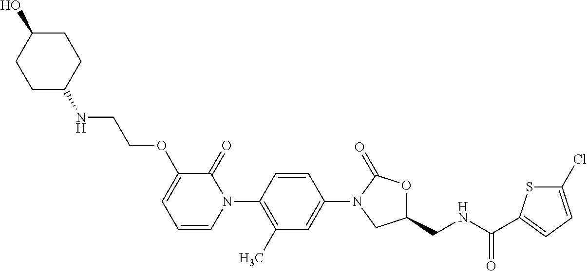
C1(NCCOC2=CC=CN(C3=C(C)C=C(N4CC(CNC(=O)C5=CC=C(Cl)S5)OC4=O)C=C3)C2=O)CCC(O)CC1
